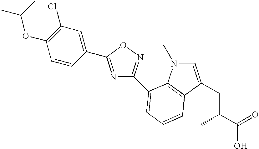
C1=C(CC(C(=O)O)C)C2=C(N1C)C(C1=NOC(C3=CC(Cl)=C(OC(C)C)C=C3)=N1)=CC=C2
